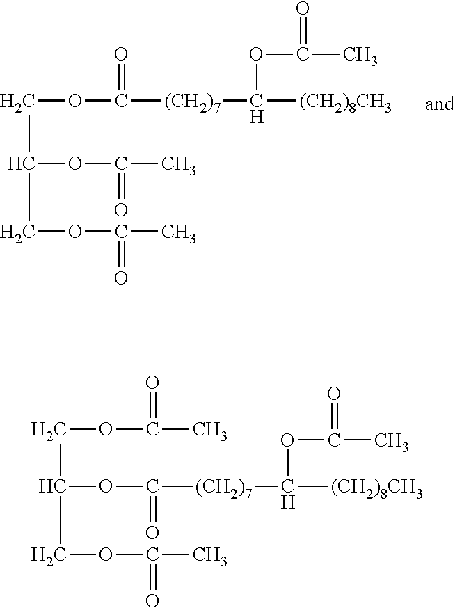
C(C(COC(=O)C)OC(=O)C)OC(=O)[(CH2)7]C(OC(C)=O)[(CH2)8CH3].C(OC(=O)[(CH2)7]C(OC(C)=O)[(CH2)8CH3])(COC(=O)C)COC(C)=O
